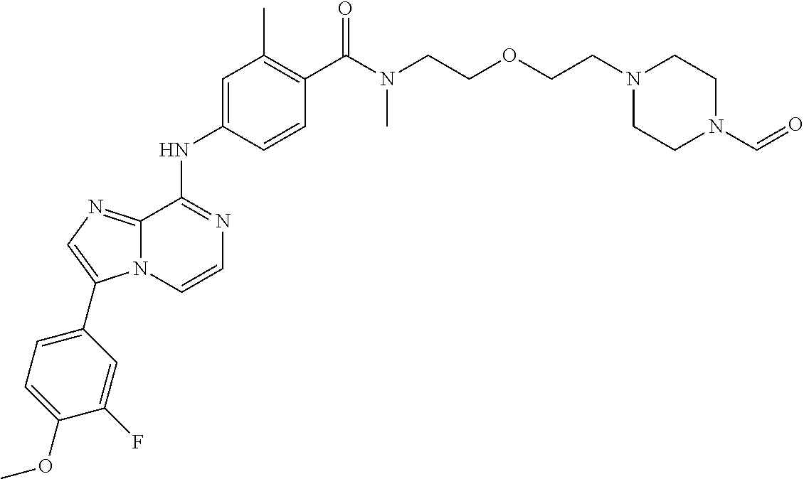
C(C1=C(C)C=C(NC2=NC=CN3C2=NC=C3C2=CC=C(OC)C(F)=C2)C=C1)(=O)N(CCOCCN1CCN(C=O)CC1)C
